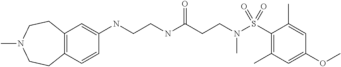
C12=C(CCN(C)CC1)C=C(NCCNC(CCN(S(C1=C(C)C=C(OC)C=C1C)(=O)=O)C)=O)C=C2
